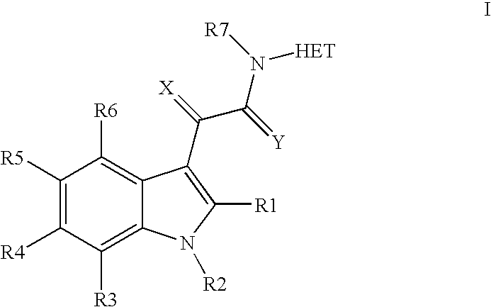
C1([R5])=C([R4])C([R3])=C2C(=C1[R6])C(C(=[X])C(=[Y])N([R7])[HET])=C([R1])N2[R2]
